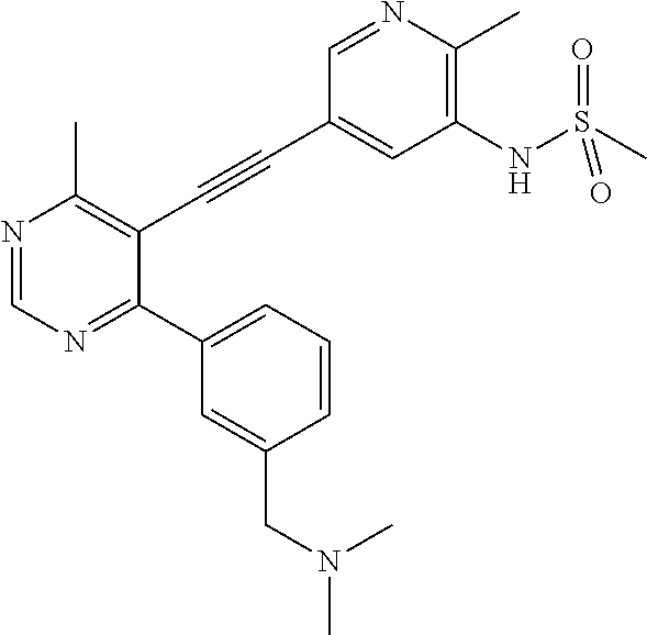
N1=CN=C(C2=CC=CC(CN(C)C)=C2)C(C#CC2=CC(NS(C)(=O)=O)=C(C)N=C2)=C1C
